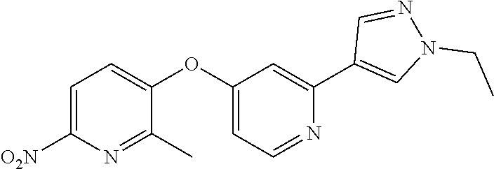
C1=C([O2N])N=C(C)C(OC2=CC=NC(C3=CN(CC)N=C3)=C2)=C1
